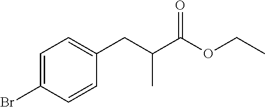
C1=C(Br)C=CC(CC(C(OCC)=O)C)=C1
